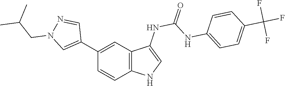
O=C(NC1=CNC2=C1C=C(C1=CN(CC(C)C)N=C1)C=C2)NC1=CC=C(C(F)(F)F)C=C1
